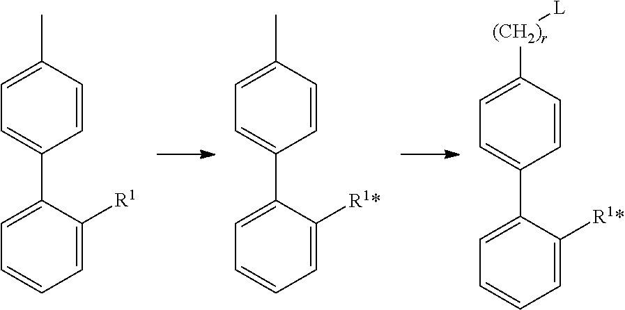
C1=C(C2=CC=CC=C2[R1])C=CC(C)=C1.C1=C(C2=CC=CC=C2[R1*])C=CC(C)=C1.C1=C(C2=CC=CC=C2[R1*])C=CC([(CH2)r][L])=C1
